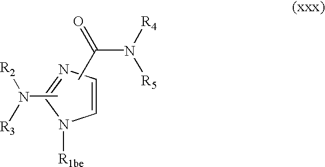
C1=CN=CN1[R1be].CN([R3])[R2].CC(=O)N([R4])[R5]
